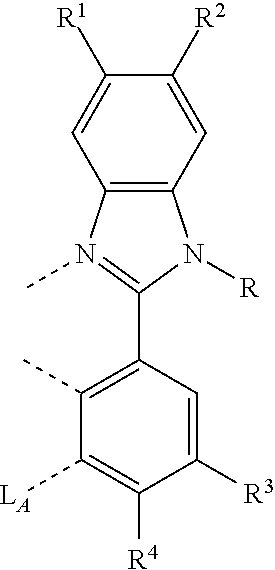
C1([R3])=CC(C2=N(C)C3=C(N2[R])C=C([R2])C([R1])=C3)=C(C)C([LA])=C1[R4]
